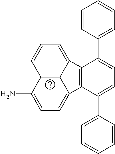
C12C3C(N)=CC=C1C1=C(C2=CC=C3)C(C2=CC=CC=C2)=CC=C1C1=CC=CC=C1
